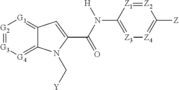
[G2]1=[G3][G4]=C2C(=[G1]1)C=C(C(=O)N([H])C1=[Z3][Z4]=C([Z])[Z2]=[Z1]1)N2C[Y]
